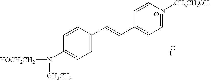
[I-].C1=CC(C=CC2=CC=[N+]([CH2CH2OH])C=C2)=CC=C1N([HOCH2CH2])[CH2CH3]
